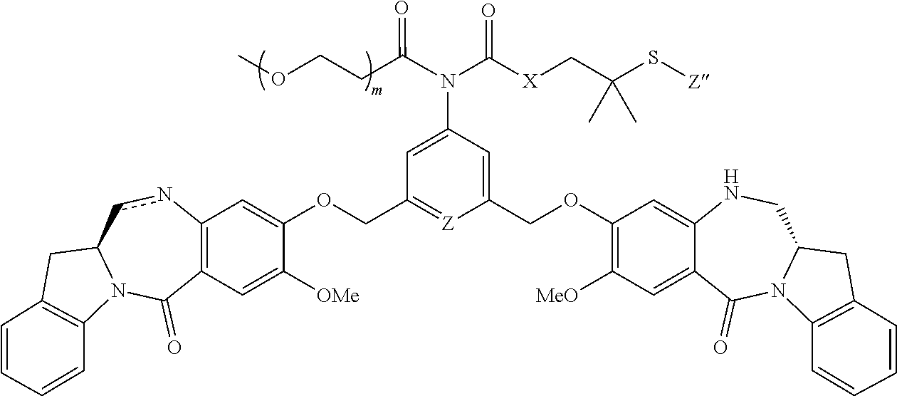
O(CCC(N(C([X]CC(S[Z])(C)C)=O)C1=CC(COC2=CC3=C(C=C2[OMe])C(=O)N2C(cn3)CC3=C2C=CC=C3)=[Z]C(COC2=C([MeO])C=C3C(=C2)NCC2N(C3=O)C3=C(C2)C=CC=C3)=C1)=O)C
